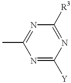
C1(C)=NC([R3])=NC([Y])=N1
